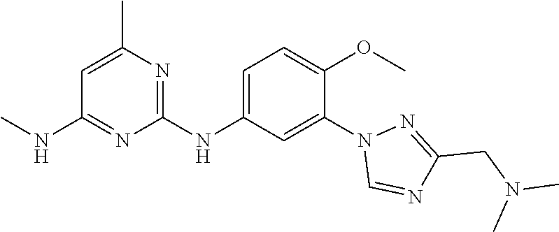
C1(NC2=CC=C(OC)C(N3C=NC(CN(C)C)=N3)=C2)=NC(C)=CC(NC)=N1
